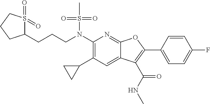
N(C1=C(C2CC2)C=C2C(=N1)OC(C1=CC=C(F)C=C1)=C2C(NC)=O)(S(C)(=O)=O)CCCC1S(=O)(=O)CCC1
